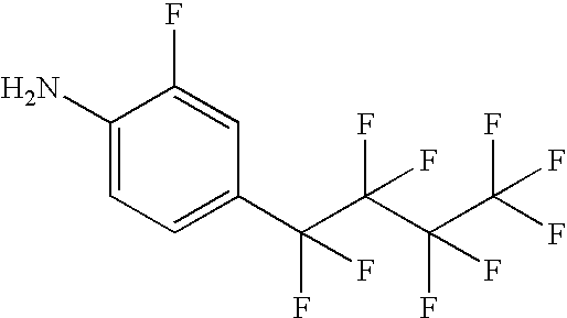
NC1=CC=C(C(F)(F)C(F)(C(F)(F)C(F)(F)F)F)C=C1F
